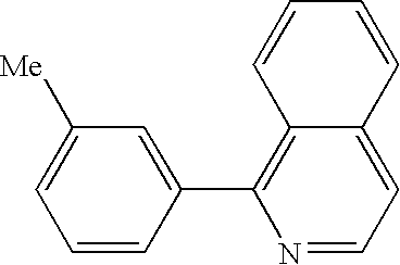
C1=C([Me])C=C(C2=C3C(=CC=N2)C=CC=C3)C=C1
